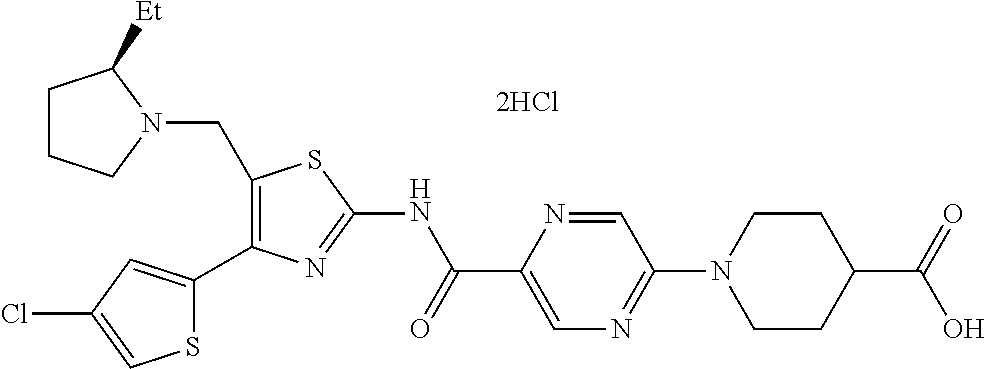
C1(CN2C([Et])CCC2)=C(C2=CC(Cl)=CS2)N=C(NC(C2=CN=C(N3CCC(C(=O)O)CC3)C=N2)=O)S1.[2HCl]
